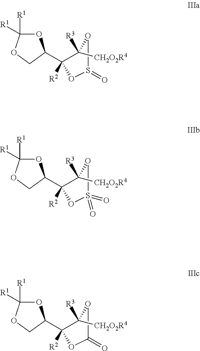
O1C([R1])([R1])OCC1C1([R2])C([R3])([CH2O2R4])OC(=O)O1.O1C([R1])([R1])OCC1C1([R2])C([R3])([CH2O2R4])OS(=O)(=O)O1.O1C([R1])([R1])OCC1C1([R2])C([R3])([CH2O2R4])OS(=O)O1
